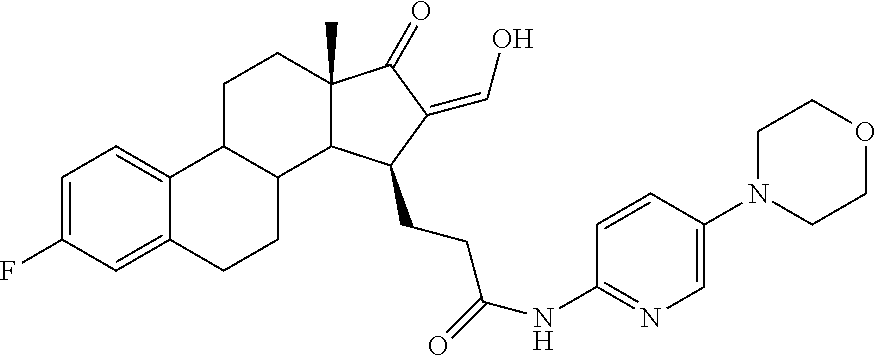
C1=C(F)C=C2C(=C1)C1C(CC2)C2C(C)(CC1)C(=O)C(=CO)C2CCC(NC1=NC=C(N2CCOCC2)C=C1)=O
